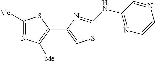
C1([Me])=NC([Me])=C(C2=CSC(NC3=NC=CN=C3)=N2)S1
